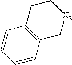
C1=CC2=C(C=C1)CC[X2]C2
